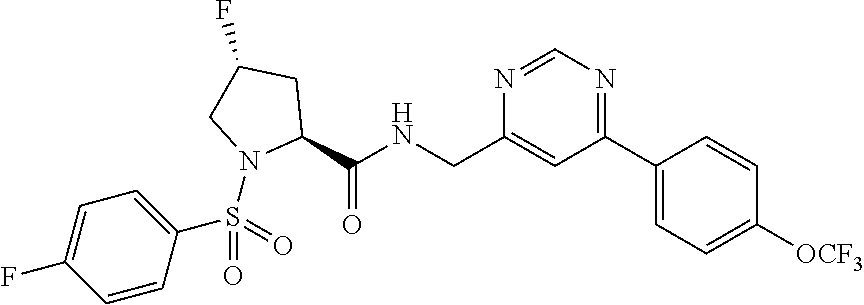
N1=CN=C(C2=CC=C([OCF3])C=C2)C=C1CNC(C1N(S(C2=CC=C(F)C=C2)(=O)=O)CC(F)C1)=O
